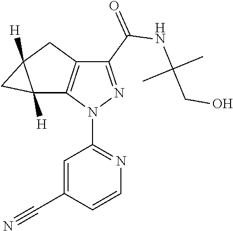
C1=CC(C#N)=CC(N2N=C(C(=O)NC(CO)(C)C)C3=C2C2([H])C([H])(C3)C2)=N1
